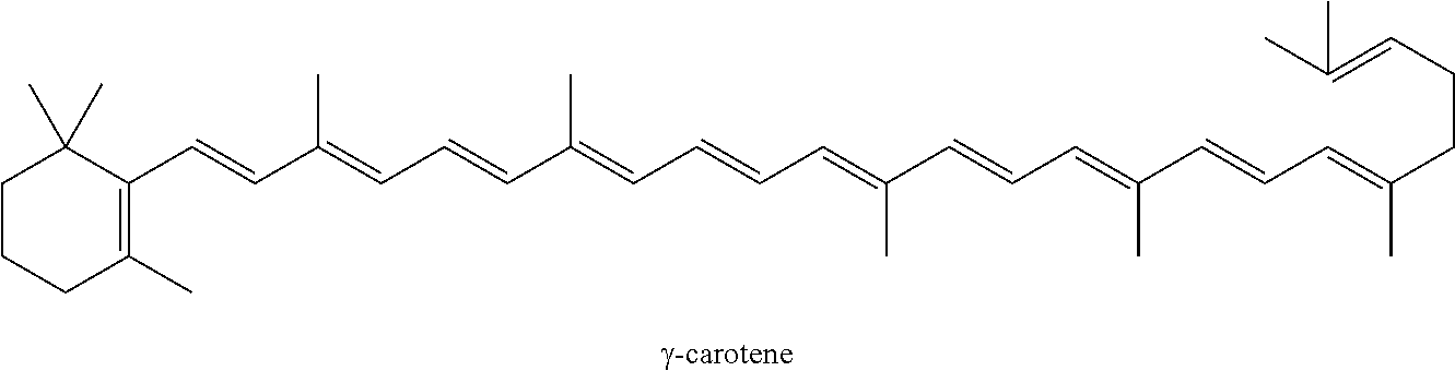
C1CCC(C)=C(C=CC(=CC=CC(=CC=CC=C(C=CC=C(C=CC=C(CCC=C(C)C)C)C)C)C)C)C1(C)C
